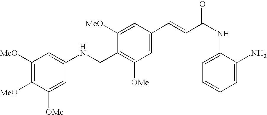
C1([MeO])=C([MeO])C([OMe])=CC(NCC2=C([OMe])C=C(C=CC(NC3=CC=CC=C3N)=O)C=C2[MeO])=C1
